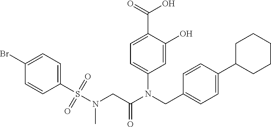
C1=C(O)C(C(=O)O)=CC=C1N(CC1=CC=C(C2CCCCC2)C=C1)C(CN(S(C1=CC=C(Br)C=C1)(=O)=O)C)=O
